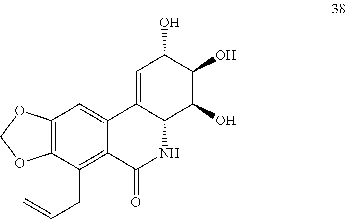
C12=CC(O)C(O)C(O)C1NC(=O)C1=C(CC=C)C3=C(C=C21)OCO3
